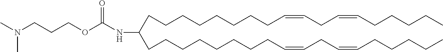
CN(C)CCCOC(NC(CCCCCCCCC=CCC=CCCCCC)CCCCCCCCC=CCC=CCCCCC)=O
